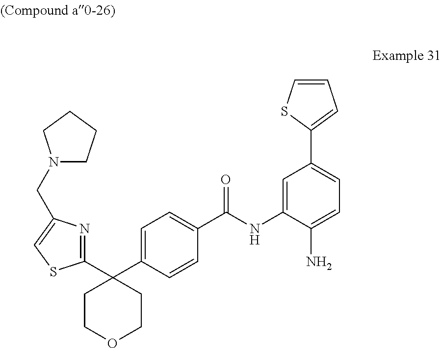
C1(C2=CC=CS2)=CC=C(N)C(NC(C2=CC=C(C3(C4=NC(CN5CCCC5)=CS4)CCOCC3)C=C2)=O)=C1
